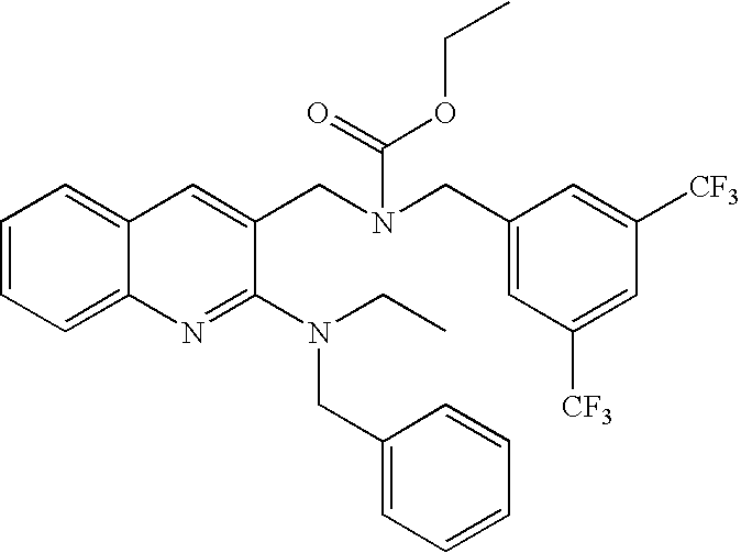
C1=CC=C2C(=C1)C=C(CN(CC1=CC([CF3])=CC([CF3])=C1)C(=O)OCC)C(N(CC)CC1=CC=CC=C1)=N2
